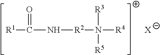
[R1]C(N[R2]N([R4])([R3])[R5])=O.[X]
